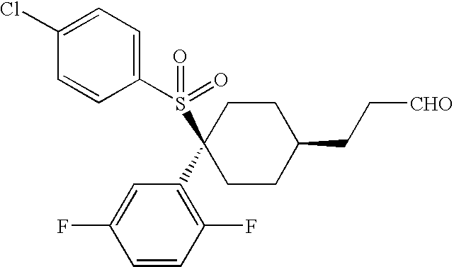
C1(Cl)=CC=C(S(C2(C3=C(F)C=CC(F)=C3)CCC(CC[CHO])CC2)(=O)=O)C=C1
